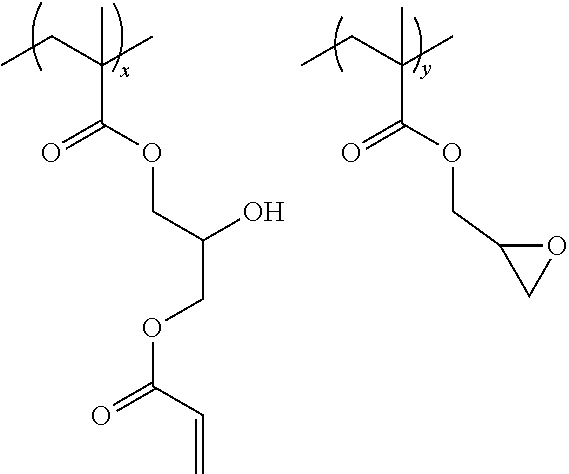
CCC(C)(C)C(OCC1CO1)=O.CCC(C)(C)C(OCC(O)COC(=O)C=C)=O
